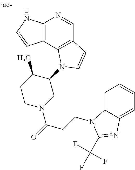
C12=C(C3=C(C=N1)C=CN3C1C(C)CCN(C(=O)CCN3C4=CC=CC=C4N=C3C(F)(F)F)C1)C=CN2
